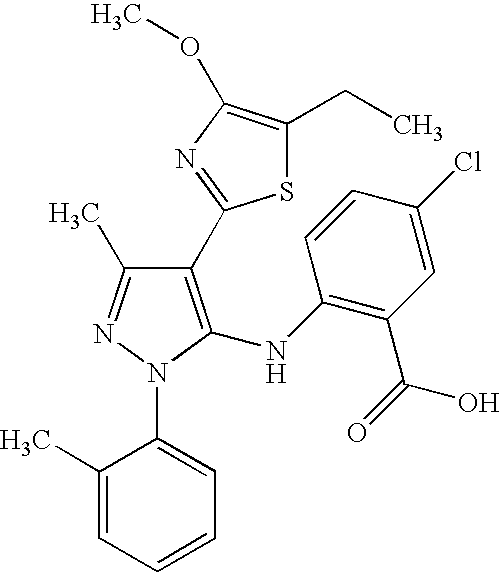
C1(C2=NC(OC)=C(CC)S2)=C(NC2=C(C(=O)O)C=C(Cl)C=C2)N(C2=CC=CC=C2C)N=C1C
